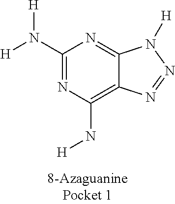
C1(N([H])[H])=NC(N[H])=C2C(=N1)N([H])N=N2
